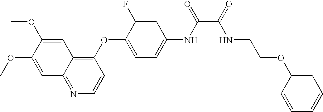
C1(OC2=CC=C(NC(C(=O)NCCOC3=CC=CC=C3)=O)C=C2F)=C2C(=NC=C1)C=C(OC)C(OC)=C2
